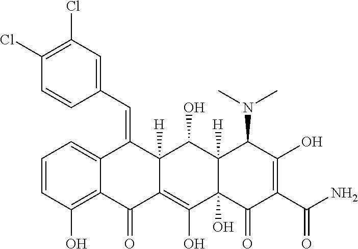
C1=CC(O)=C2C(=C1)C(=CC1=CC(Cl)=C(Cl)C=C1)C1([H])C(=C(O)C3(O)C([H])(C1O)C(N(C)C)C(O)=C(C(N)=O)C3=O)C2=O
